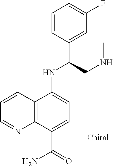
C1=CC2=C(N=C1)C(C(=O)N)=CC=C2NC(CNC)C1=CC(F)=CC=C1
